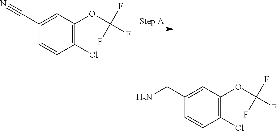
C1(Cl)=C(OC(F)(F)F)C=C(C#N)C=C1.C1(Cl)=C(OC(F)(F)F)C=C(CN)C=C1
